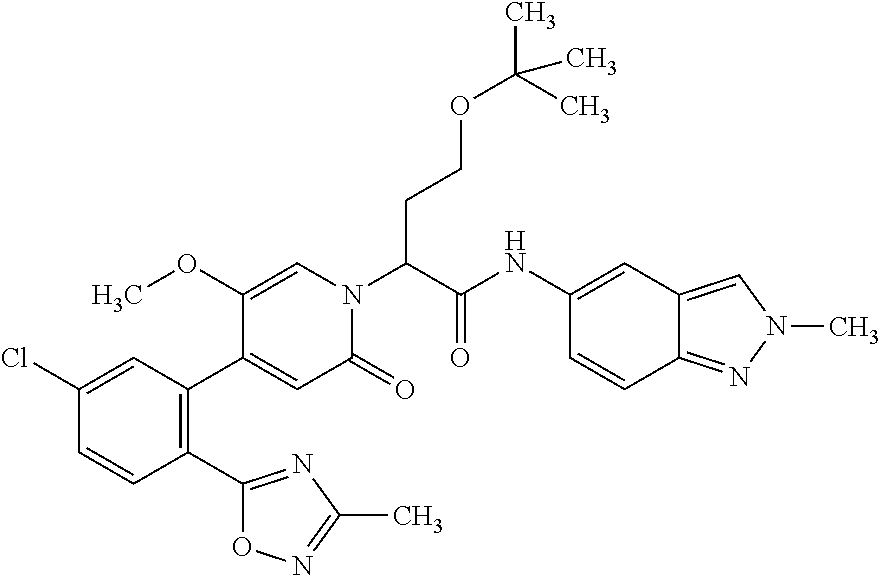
C1(Cl)=CC(C2=CC(=O)N(C(C(NC3=CC4=CN(C)N=C4C=C3)=O)CCOC(C)(C)C)C=C2OC)=C(C2=NC(C)=NO2)C=C1
